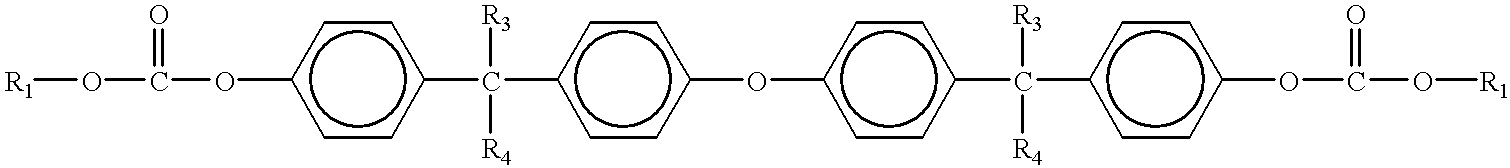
[R1]OC(Oc1ccc(C(c2ccc(Oc3ccc(C(c4ccc(OC(O[R1])=O)cc4)([R3])[R4])cc3)cc2)([R3])[R4])cc1)=O
